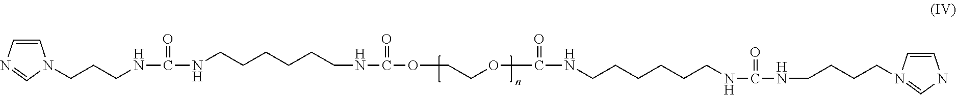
C1=CN=CN1CCCNC(=O)NCCCCCCNC(=O)OCCOC(=O)NCCCCCCNC(=O)NCCCCN1=CNC=C1
